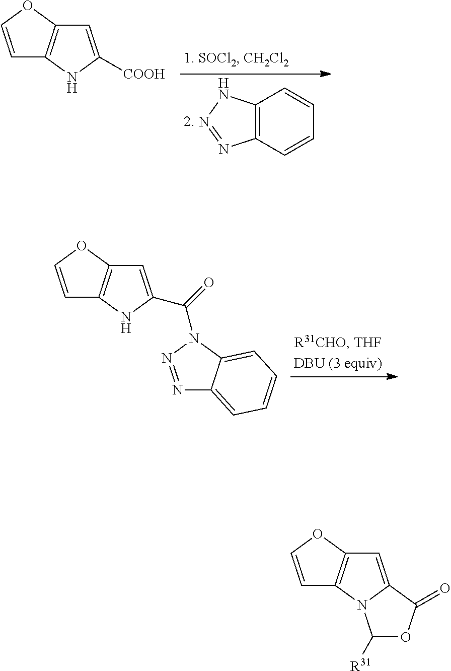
C1=COC2=C1NC(C(N1C3=CC=CC=C3N=N1)=O)=C2.C1=COC2=C1NC([COOH])=C2.C12=C(C=CC=C1)N=NN2.C1=COC2=C1N1C(=C2)C(=O)OC1[R31]
